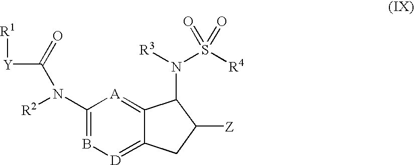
C12=[A]C(N(C([Y][R1])=O)[R2])=B[D]=C1CC([Z])C2N([R3])S([R4])(=O)=O
